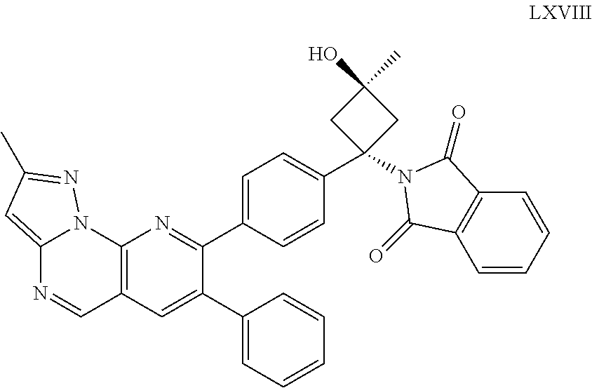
C12=CC(C)=NN1C1=C(C=N2)C=C(C2=CC=CC=C2)C(C2=CC=C(C3(N4C(=O)C5=C(C=CC=C5)C4=O)CC(C)(O)C3)C=C2)=N1
